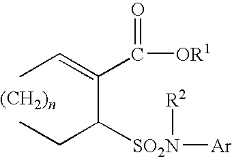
[(CH2)n].C(C(C([OR1])=O)=CC)([SO2N]([Ar])[R2])CC
